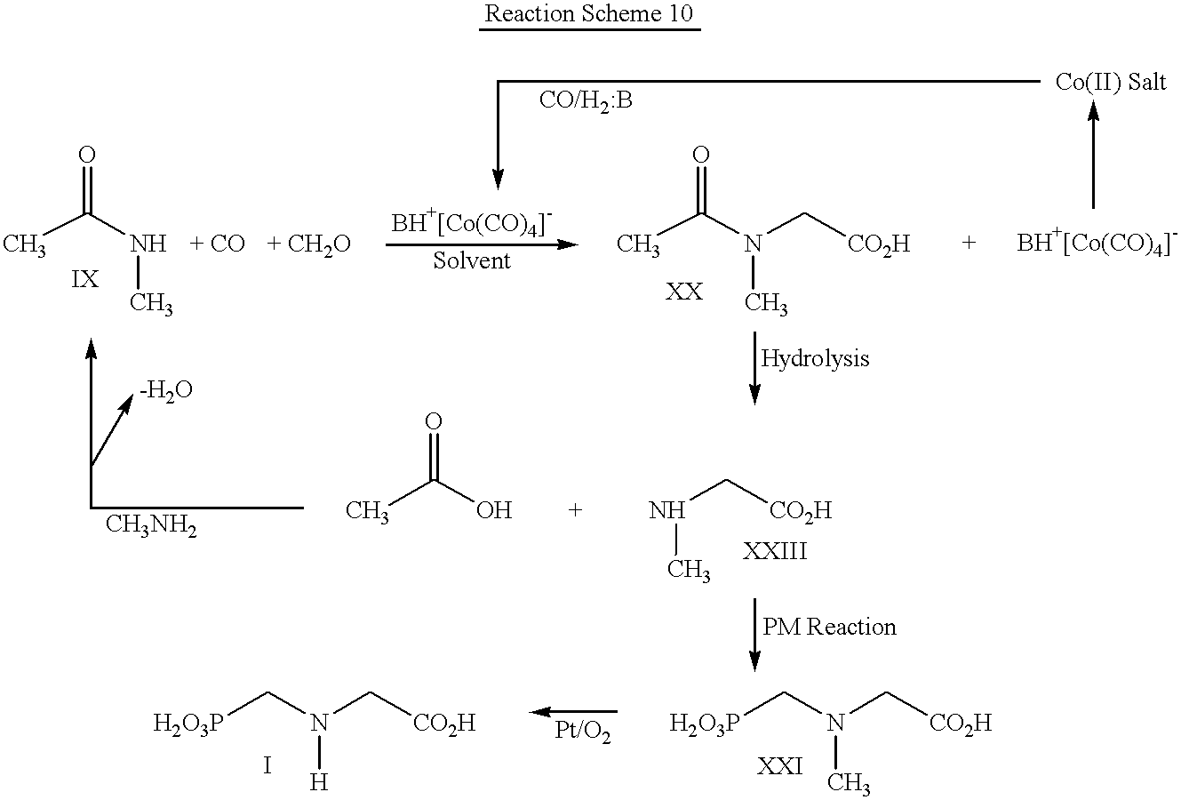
CC(NC)=O.CC(N(C[CO2H])C)=O.CC(O)=O.N(C[CO2H])C.N(C[CO2H])(C[H2O3P])[H].[H2O3P]CN(C[CO2H])C
